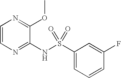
C1=CN=C(NS(C2=CC=CC(F)=C2)(=O)=O)C(OC)=N1
